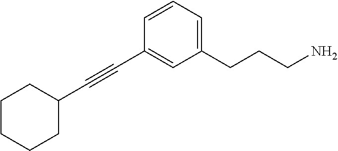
C1=CC=C(CCCN)C=C1C#CC1CCCCC1
